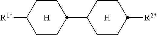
[H].C1CC(C2CCC([R2*])CC2)CCC1[R1*].[H]
